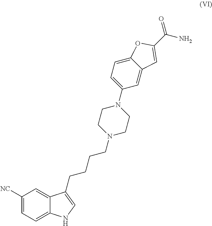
C1([NC])=CC=C2C(=C1)C(CCCCN1CCN(C3=CC=C4C(=C3)C=C(C(N)=O)O4)CC1)=CN2
